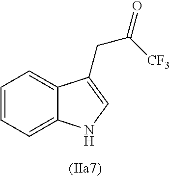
C1=CC=C2C(=C1)C(CC([CF3])=O)=CN2
